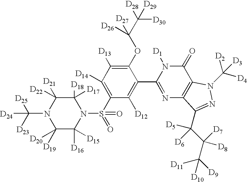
C1([D17])([D18])C([D22])([D21])N(C([D23])([D25])[D24])C([D20])([D19])C([D16])([D15])N1S(C1=C([D14])C([D13])=C(OC(C([D28])([D30])[D29])([D27])[D26])C(C2=NC3=C(C(=O)N2[D1])N(C([D4])([D2])[D3])N=C3C(C(C([D9])([D11])[D10])([D7])[D8])([D5])[D6])=C1[D12])(=O)=O
